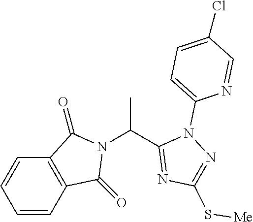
N1(C(C2=NC(S[Me])=NN2C2=CC=C(Cl)C=N2)C)C(=O)C2=C(C1=O)C=CC=C2
